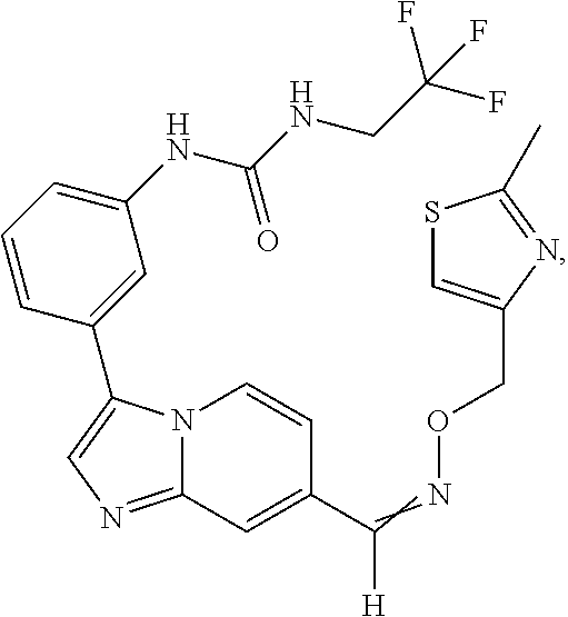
N12C(=NC=C1C1=CC(NC(NCC(F)(F)F)=O)=CC=C1)C=C(C(=NOCC1=CSC(C)=N1)[H])C=C2
